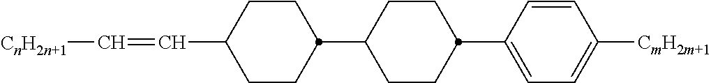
C1CC(C=C[CnH2n+1])CCC1C1CCC(C2=CC=C([CmH2m+1])C=C2)CC1
